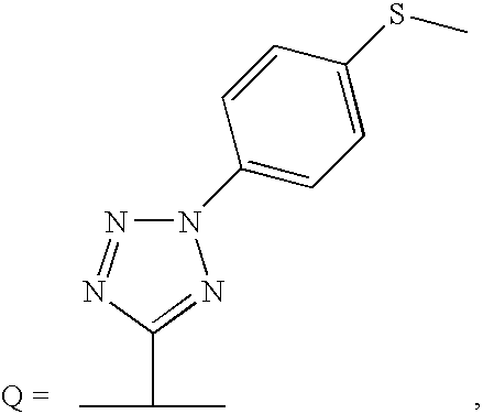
N1=NC(C(C)C)=NN1C1=CC=C(SC)C=C1
